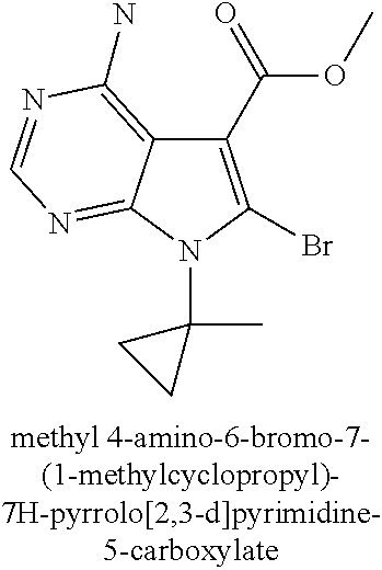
C1(C(=O)OC)=C(Br)N(C2(C)CC2)C2=NC=NC(N)=C12
